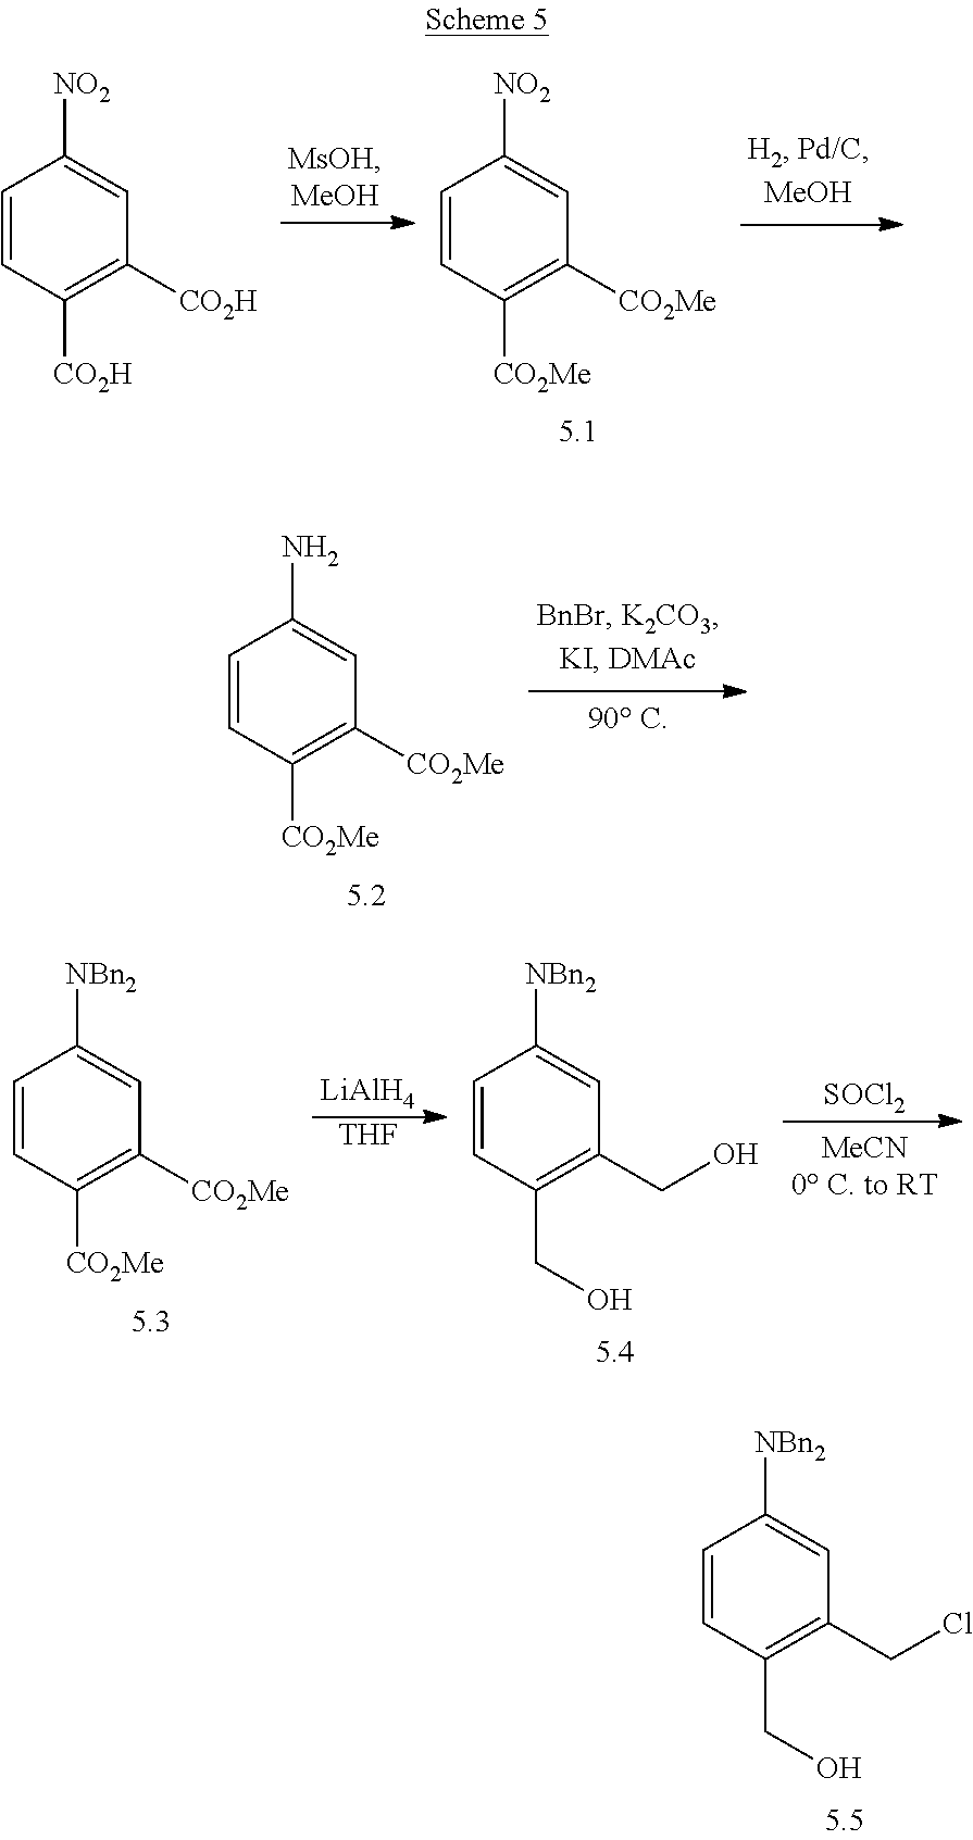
C1=CC(CO)=C(CCl)C=C1[NBn2].C1=CC([CO2Me])=C([CO2Me])C=C1[NO2].C1=CC([CO2H])=C([CO2H])C=C1[NO2].C1=CC([CO2Me])=C([CO2Me])C=C1N.C1=CC([CO2Me])=C([CO2Me])C=C1[NBn2].[LiAlH4].[THF].C1=CC(CO)=C(CO)C=C1[NBn2].[SOCl2]
